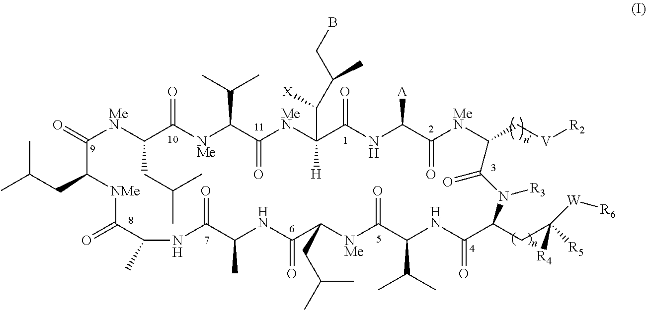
C(C)(CC1[NMe]C(=O)C(C)NC(=O)C(C)NC(=O)C(CC(C)C)[NMe]C(=O)C(C(C)C)NC(=O)C(CC([R5])([W][R6])[R4])N([R3])C(=O)C(C[V][R2])[MeN]C(=O)C([A])NC(=O)C([H])(C(C(CB)C)[X])[MeN]C(=O)C(C(C)C)[NMe]C(=O)C(CC(C)C)[MeN]C1=O)C
